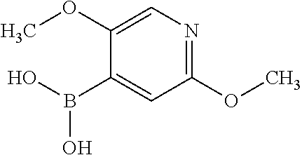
C1=C(OC)C(B(O)O)=CC(OC)=N1
